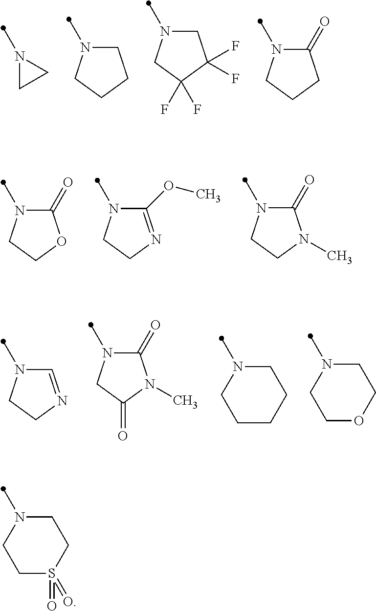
N1(C)CC1.CN1CCCC1.CN1CC(F)(F)C(F)(F)C1.CN1C(=O)CCC1.CN1C(=O)OCC1.CN1C(OC)=NCC1.CN1C(=O)N(C)CC1.CN1C=NCC1.CN1C(=O)N(C)C(=O)C1.CN1CCCCC1.CN1CCOCC1.CN1CCS(=O)(=O)CC1
